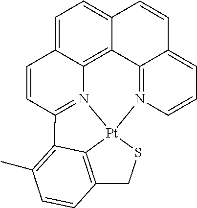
C1=C2C3=C4C(=C1)C=CC1=CC=CN(=C41)[Pt]14N3=C(C=C2)C2=C(C)C=CC(=C12)CS4
